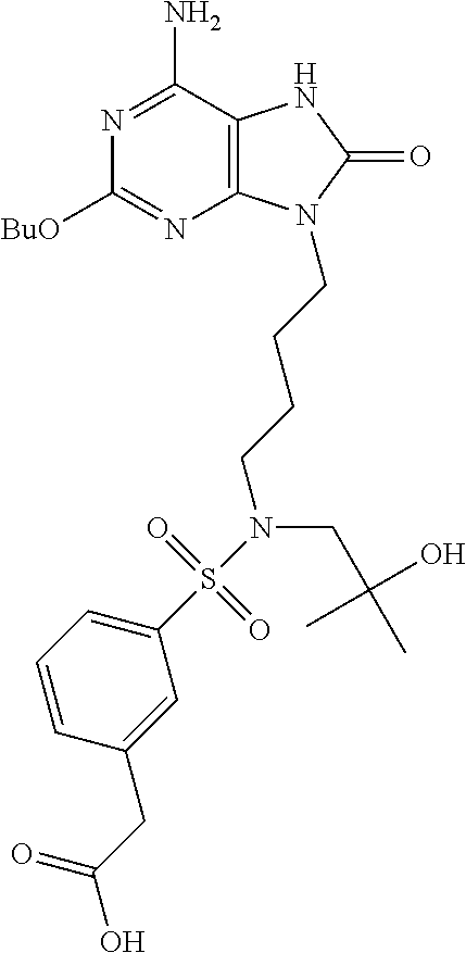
C1([BuO])=NC2=C(C(N)=N1)NC(=O)N2CCCCN(S(C1=CC=CC(CC(O)=O)=C1)(=O)=O)CC(C)(C)O
